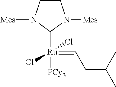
C1([Ru](=CC=C(C)C)(Cl)(Cl)[PCy3])N([Mes])CCN1[Mes]
